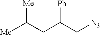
[Me]C(CC(C[N3])[Ph])[Me]
